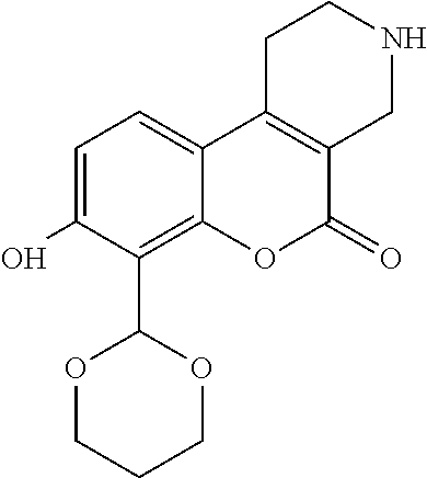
C1=C(O)C(C2OCCCO2)=C2C(=C1)C1=C(C(=O)O2)CNCC1
